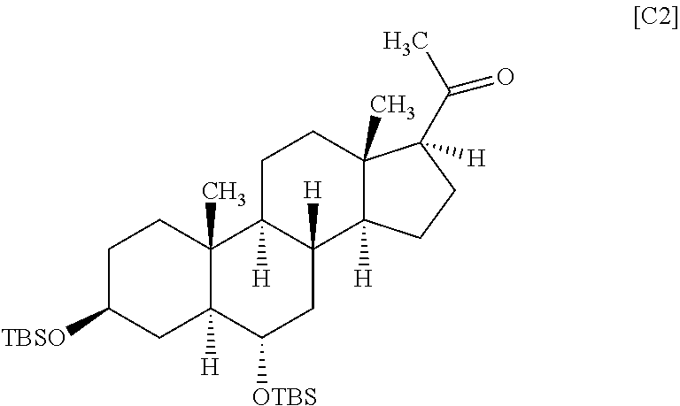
C1C([TBSO])CC2([H])C(C)(C1)C1([H])C([H])(CC2[OTBS])C2([H])C(C)(CC1)C([H])(C(C)=O)CC2
